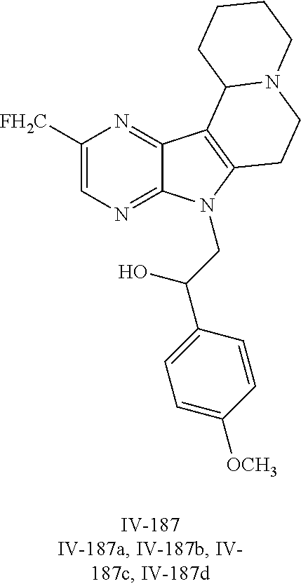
C1([FH2C])=CN=C2C(=N1)C1=C(N2CC(C2=CC=C([OCH3])C=C2)O)CCN2C1CCCC2
